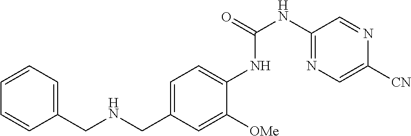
C1=CC=CC=C1CNCC1=CC=C(NC(NC2=NC=C([CN])N=C2)=O)C([OMe])=C1
